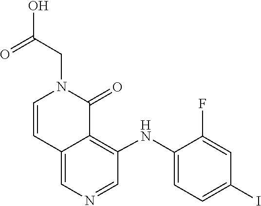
O=C(CN1C=CC2=CN=CC(NC3=CC=C(I)C=C3F)=C2C1=O)O
